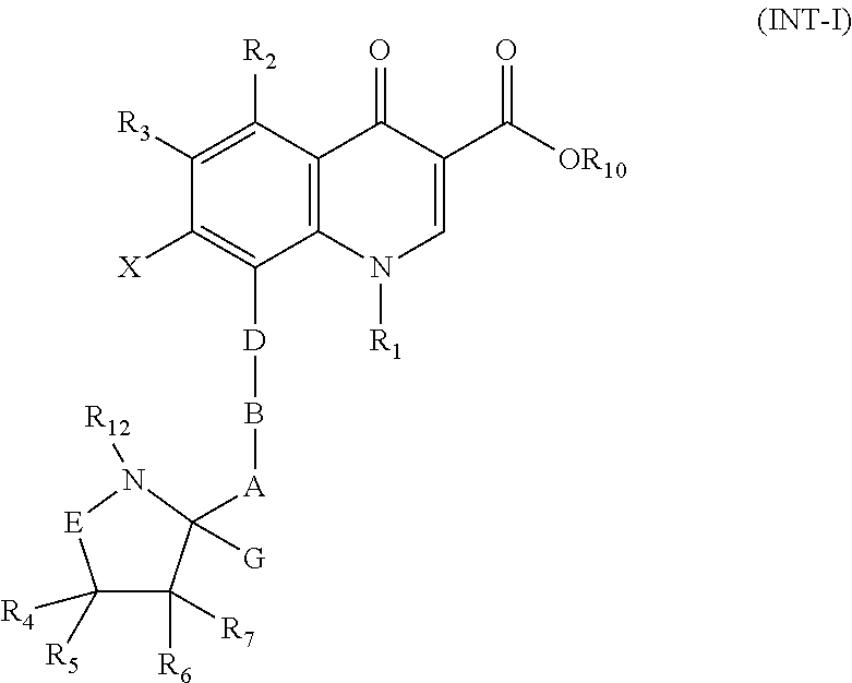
C1([R3])=C([R2])C2=C(C([D]B[A]C3([G])C([R6])([R7])C([R5])([R4])[E]N3[R12])=C1[X])N([R1])C=C(C([OR10])=O)C2=O
